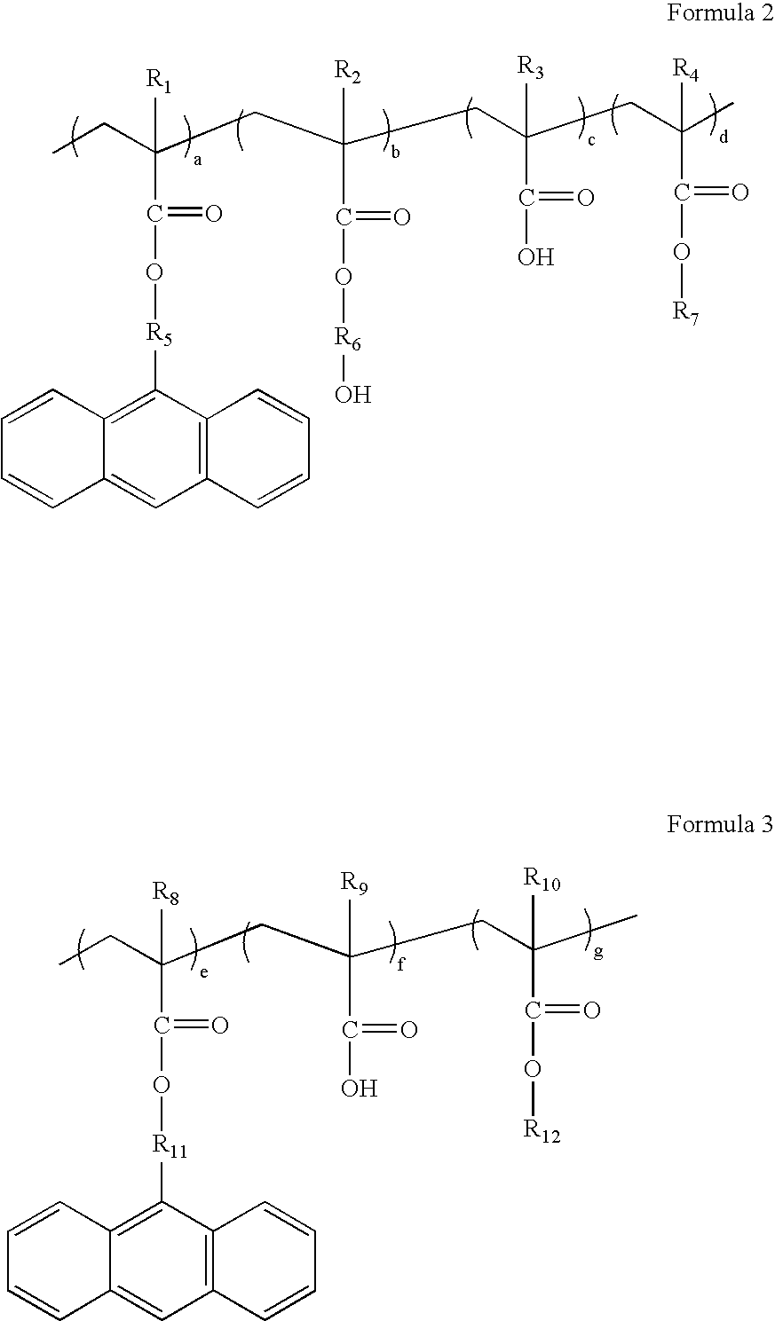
C1=CC2=C([R5]OC(C(CC)([R1])CC([R2])(CC([R3])(CC([R4])(C)C(=O)O[R7])C(=O)O)C(=O)O[R6]O)=O)C3=C(C=C2C=C1)C=CC=C3.C1=CC2=C([R11]OC(C(CC)([R8])CC([R9])(CC([R10])(C)C(=O)O[R12])C(=O)O)=O)C3=C(C=C2C=C1)C=CC=C3
